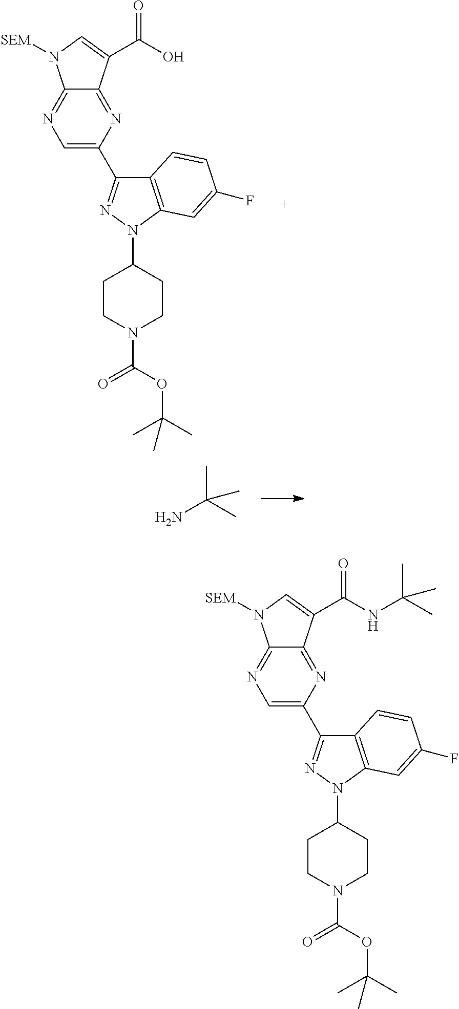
C12=NC(C3=NN(C4CCN(C(OC(C)(C)C)=O)CC4)C4=C3C=CC(F)=C4)=CN=C1N([SEM])C=C2C(O)=O.NC(C)(C)C.C12=NC(C3=NN(C4CCN(C(OC(C)(C)C)=O)CC4)C4=C3C=CC(F)=C4)=CN=C1N([SEM])C=C2C(NC(C)(C)C)=O
